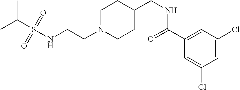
C(CN1CCC(CNC(C2=CC(Cl)=CC(Cl)=C2)=O)CC1)NS(C(C)C)(=O)=O
